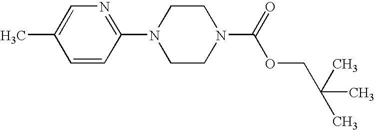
C1=CC(N2CCN(C(=O)OCC(C)(C)C)CC2)=NC=C1C
